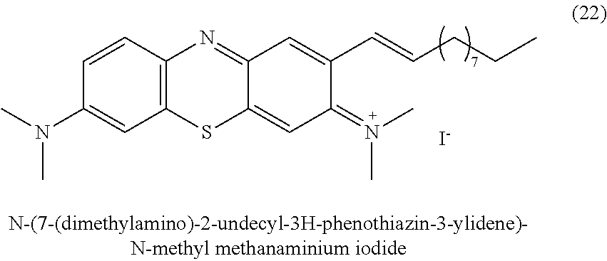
C1=CC2=C(C=C1N(C)C)SC1=CC(=N(C)C)C(C=CCCC)=CC1=N2.[I-]
